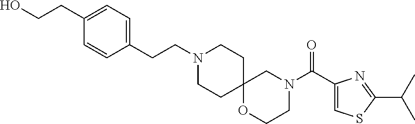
OCCC1=CC=C(CCN2CCC3(CC2)OCCN(C(C2=CSC(C(C)C)=N2)=O)C3)C=C1
